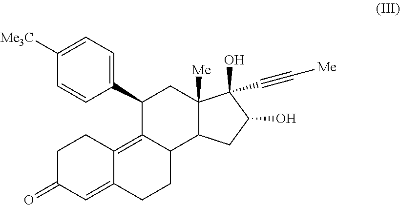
C1C(=O)C=C2C(=C3C(CC2)C2C([Me])(CC3C3=CC=C([Me3C])C=C3)C(O)(C#C[Me])C(O)C2)C1
